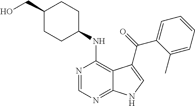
C1(CO)CCC(NC2=C3C(=NC=N2)NC=C3C(=O)C2=CC=CC=C2C)CC1
